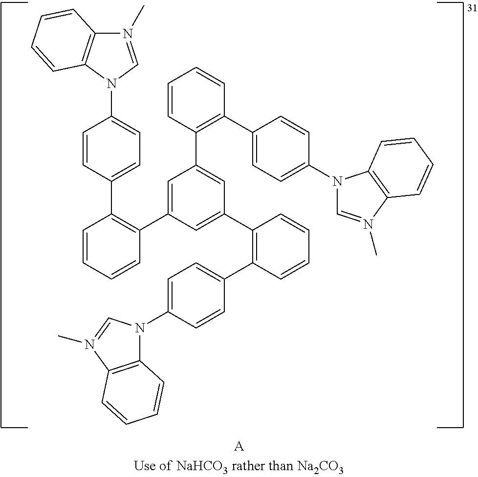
C1=CC=CC(C2=CC(C3=C(C4=CC=C(N5C=N(C)C6=C5C=CC=C6)C=C4)C=CC=C3)=CC(C3=C(C4=CC=C(N5C6=C(N(C)=C5)C=CC=C6)C=C4)C=CC=C3)=C2)=C1C1=CC=C(N2C3=C(N(C)=C2)C=CC=C3)C=C1
